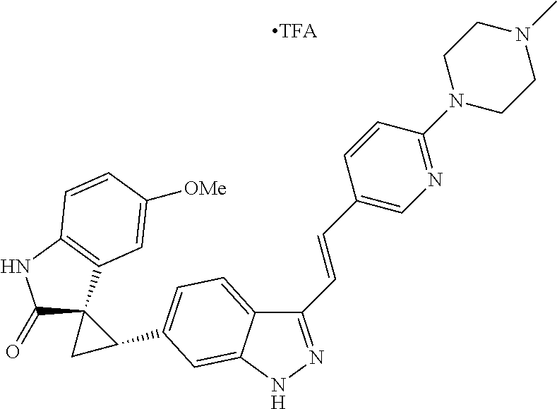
C1(=O)C2(C3=C(N1)C=CC([OMe])=C3)CC2C1=CC=C2C(C=CC3=CN=C(N4CCN(C)CC4)C=C3)=NNC2=C1
